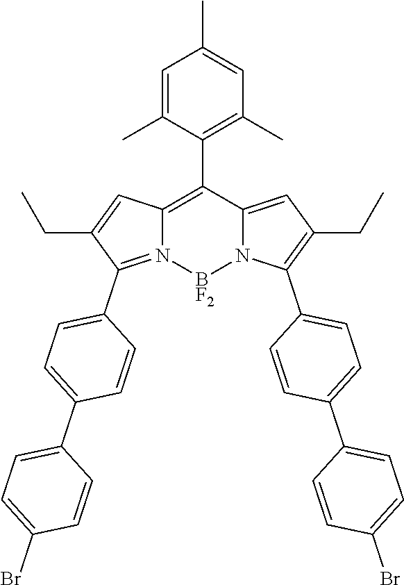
C1=C(C)C(C2=C3N(=C(C4=CC=C(C5=CC=C(Br)C=C5)C=C4)C(CC)=C3)[BF2]N3C2=CC(CC)=C3C2=CC=C(C3=CC=C(Br)C=C3)C=C2)=C(C)C=C1C
